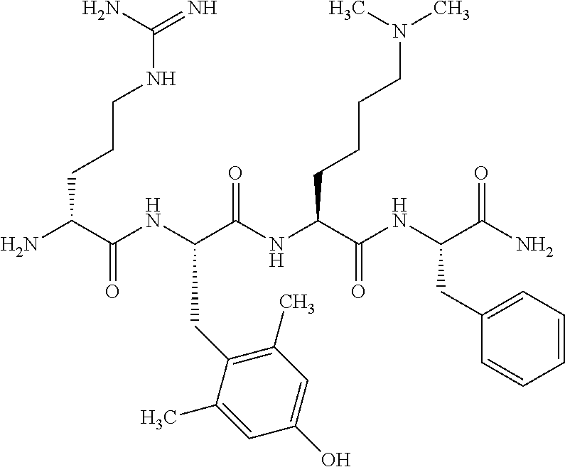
NC(C(NC(C(NC(C(NC(C(N)=O)CC1=CC=CC=C1)=O)CCCCN(C)C)=O)CC1=C(C)C=C(O)C=C1C)=O)CCCNC(=N)N
